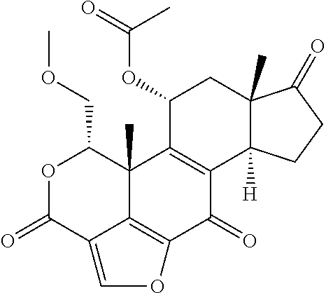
O1C(=O)C2=COC3=C2C(C)(C1COC)C1=C(C3=O)C2([H])C(C)(CC1OC(=O)C)C(=O)CC2
